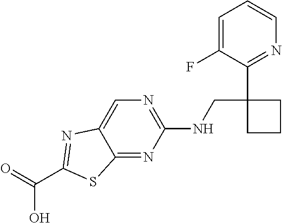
N(CC1(C2=NC=CC=C2F)CCC1)C1=NC=C2C(=N1)SC(C(=O)O)=N2
